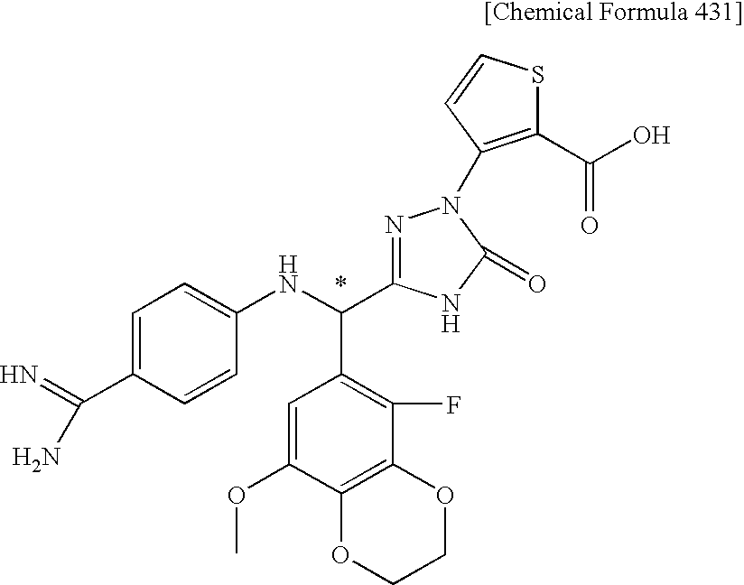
C1(C(=N)N)=CC=C(NC(C2=C(F)C3=C(C(OC)=C2)OCCO3)C2=NN(C3=C(C(O)=O)SC=C3)C(=O)N2)C=C1
